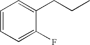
C1=CC=C(F)C(CCC)=C1
